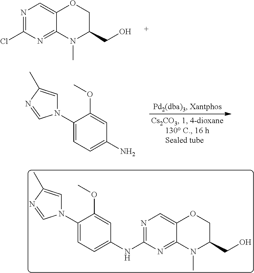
N1=C(Cl)N=C2C(=C1)OCC(CO)N2C.C1(N2C=C(C)N=C2)=CC=C(N)C=C1OC.N1=C(NC2=CC=C(N3C=C(C)N=C3)C(OC)=C2)N=C2C(=C1)OCC(CO)N2C
